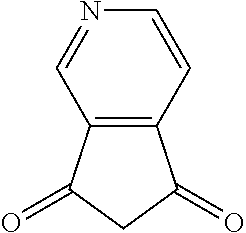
C1=NC=CC2=C1C(=O)CC2=O
